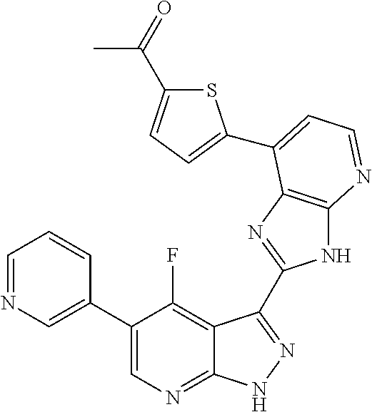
C1=NC=C(C2=CN=C3C(=C2F)C(C2=NC4=C(N2)N=CC=C4C2=CC=C(C(=O)C)S2)=NN3)C=C1
